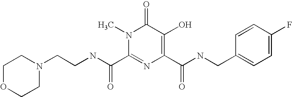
C1OCCN(CCNC(C2=NC(C(NCC3=CC=C(F)C=C3)=O)=C(O)C(=O)N2C)=O)C1
